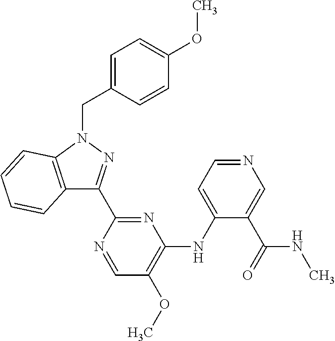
C12=C(N(CC3=CC=C(OC)C=C3)N=C1C1=NC(NC3=CC=NC=C3C(NC)=O)=C(OC)C=N1)C=CC=C2
